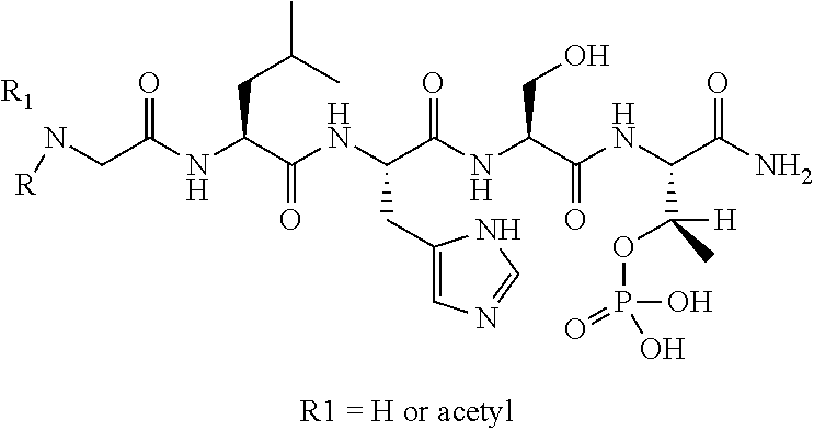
N(CC(NC(C(NC(C(NC(C(NC(C(N)=O)C([H])(C)OP(O)(=O)O)=O)CO)=O)CC1=CN=CN1)=O)CC(C)C)=O)[R].[R1]
